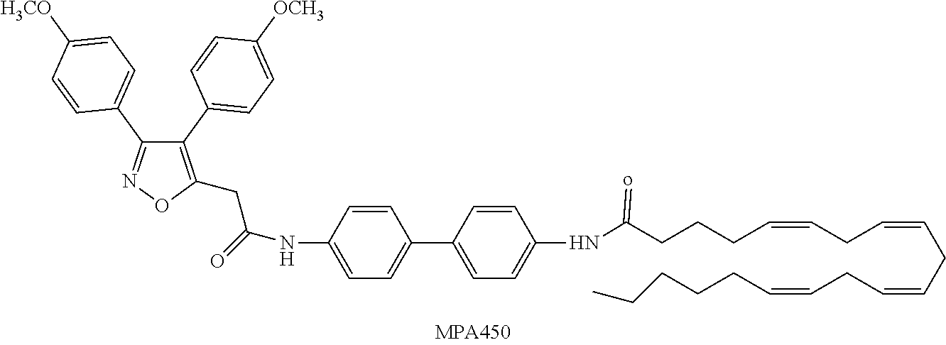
C1(C2=CC=C([OCH3])C=C2)=C(CC(NC2=CC=C(C3=CC=C(NC(CCCC=CCC=CCC=CCC=CCCCCC)=o)C=C3)C=C2)=O)ON=C1C1=CC=C([H3CO])C=C1
